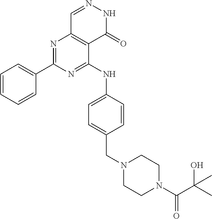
N1=C(C2=CC=CC=C2)N=C(NC2=CC=C(CN3CCN(C(C(C)(O)C)=O)CC3)C=C2)C2=C1C=NNC2=O
